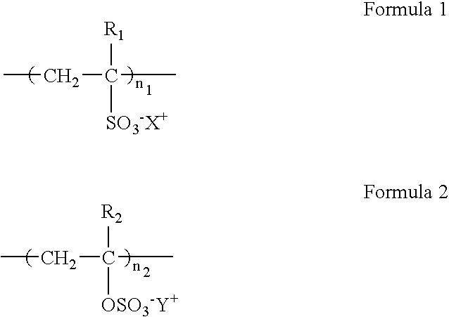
CCC(C)([R1])[SO3-X+].CCC(C)([R2])[OSO3-Y+]
